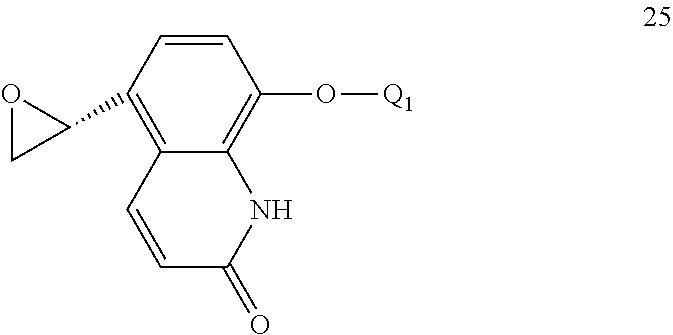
C1=CC(C2OC2)=C2C(=C1O[Q1])NC(=O)C=C2
